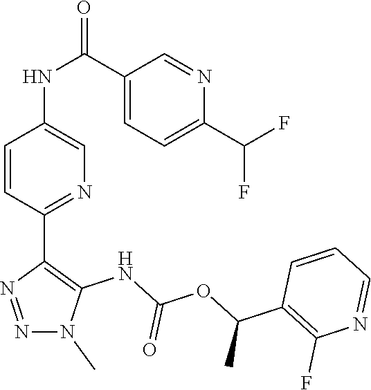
N1(C)N=NC(C2=NC=C(NC(C3=CC=C(C(F)F)N=C3)=O)C=C2)=C1NC(OC(C1=C(F)N=CC=C1)C)=O
